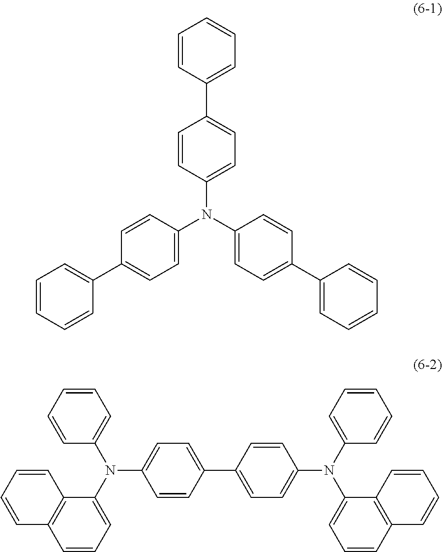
C1=CC(C2=CC=C(N(C3=CC=C(C4=CC=CC=C4)C=C3)C3=CC=C(C4=CC=CC=C4)C=C3)C=C2)=CC=C1.C1=CC(C2=CC=C(N(C3=CC=CC=C3)C3=CC=CC4=C3C=CC=C4)C=C2)=CC=C1N(C1=CC=CC2=C1C=CC=C2)C1=CC=CC=C1
